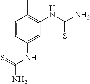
NC(NC1=C(C)C=CC(NC(=S)N)=C1)=S
